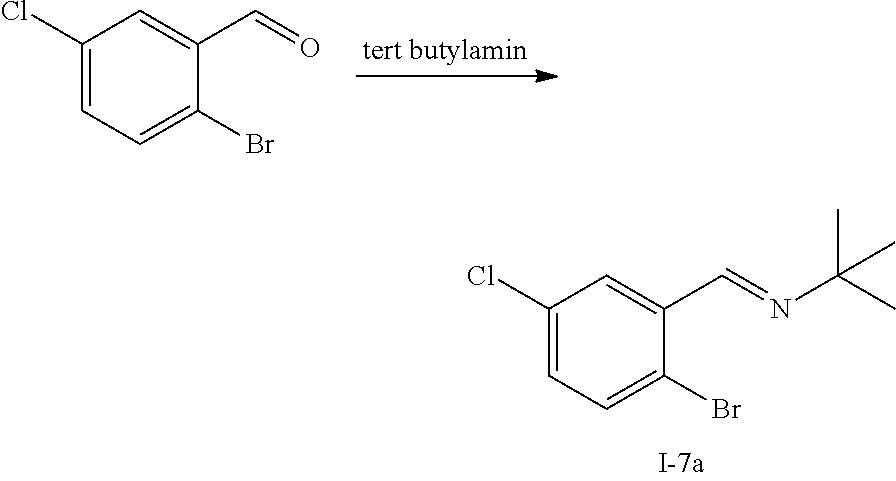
C1(Cl)=CC=C(Br)C(C=O)=C1.C1(Cl)=CC=C(Br)C(C=NC(C)(C)C)=C1
